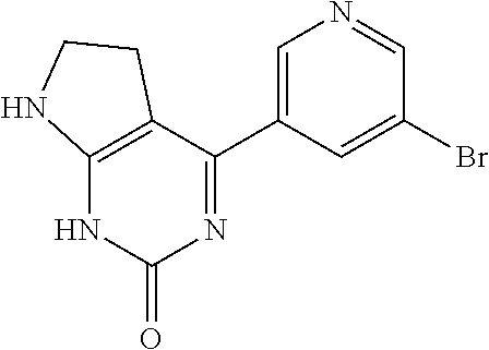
C1=C(C2=NC(=O)NC3=C2CCN3)C=C(Br)C=N1
